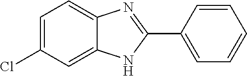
C1=C(Cl)C=C2C(=C1)N=C(C1=CC=CC=C1)N2
